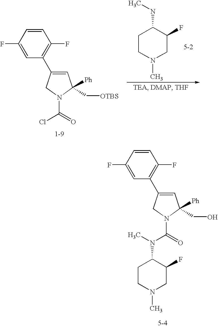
C1=CC(F)=CC(C2=CC(C[OTBS])([Ph])N(C(Cl)=O)C2)=C1F.CN1CC(F)C(NC)CC1.C1=CC(F)=CC(C2=CC(CO)([Ph])N(C(=O)N(C)C3C(F)CN(C)CC3)C2)=C1F
